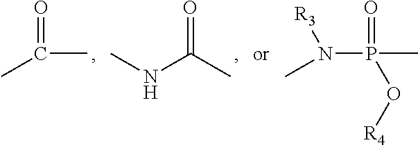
C(C)(C)=O.C(NC)(=O)C.P(C)(=O)(N(C)[R3])O[R4]
